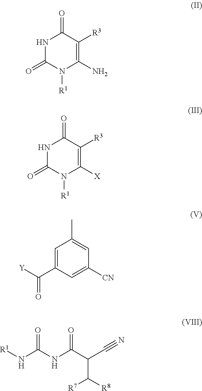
N1C(=O)N([R1])C(N)=C([R3])C1=O.N1C(=O)N([R1])C([X])=C([R3])C1=O.C1=C(C([Y])=O)C=C([CN])C=C1C.[R1]NC(NC(C(C#N)C([R8])[R7])=O)=O
